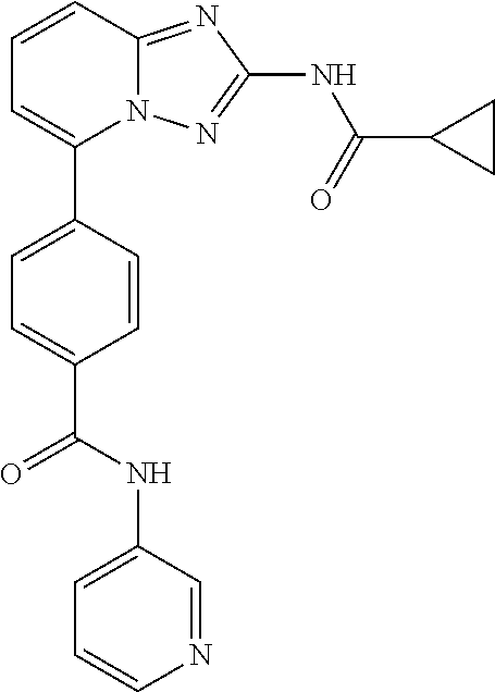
C1=CC2=NC(NC(=O)C3CC3)=NN2C(C2=CC=C(C(NC3=CC=CN=C3)=O)C=C2)=C1
